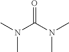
N(C)(C(N(C)C)=O)C
